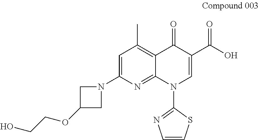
C1=C(N2CC(OCCO)C2)N=C2C(=C1C)C(=O)C(C(=O)O)=CN2C1=NC=CS1
